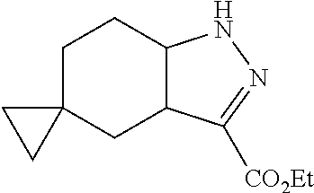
C1C2(CC3C(C1)NN=C3[CO2Et])CC2
